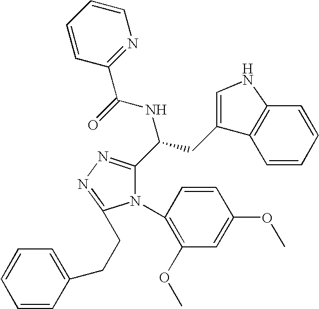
N1(C2=C(OC)C=C(OC)C=C2)C(C(CC2=CNC3=C2C=CC=C3)NC(=O)C2=NC=CC=C2)=NN=C1CCC1=CC=CC=C1
